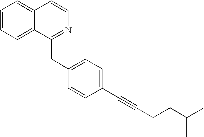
C1=CC=C2C(=C1)C=CN=C2CC1=CC=C(C#CCCC(C)C)C=C1
